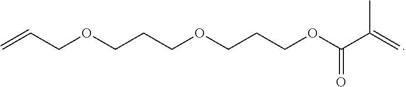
C=CCOCCCOCCCOC(C(=C)C)=O
